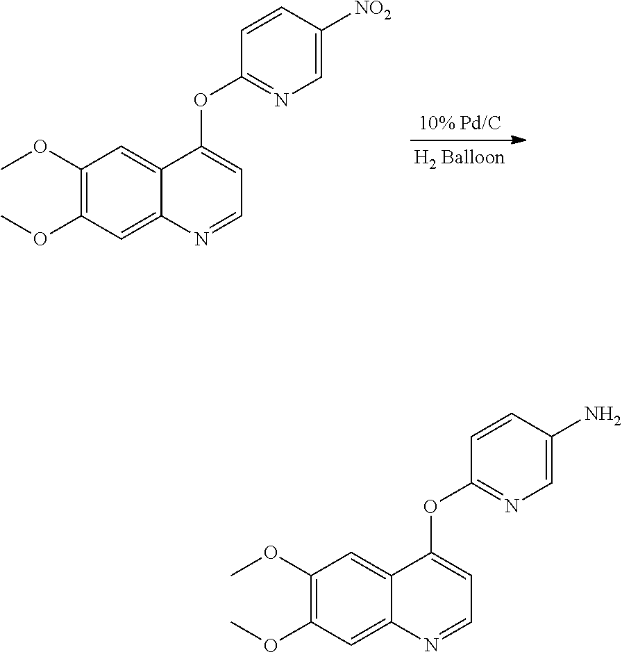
C1(OC)=C(OC)C=C2C(=C1)C(OC1=NC=C([NO2])C=C1)=CC=N2.C1(OC)=C(OC)C=C2C(=C1)C(OC1=NC=C(N)C=C1)=CC=N2
